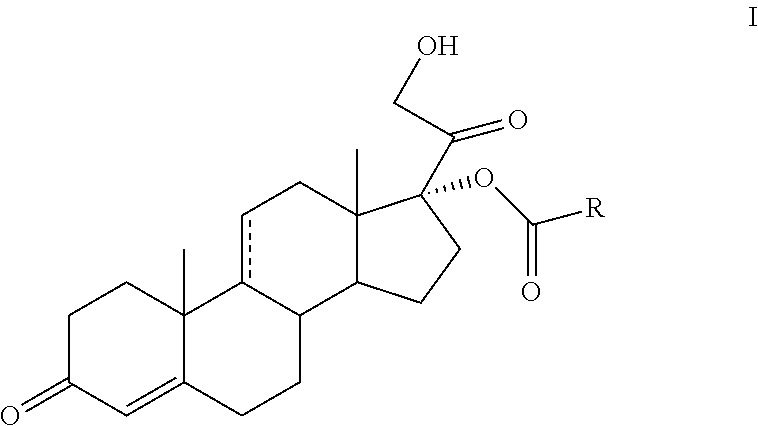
C1C(=O)C=C2C(C)(C1)c1cCC3(C)C(C1CC2)CCC3(OC([R])=O)C(CO)=O
